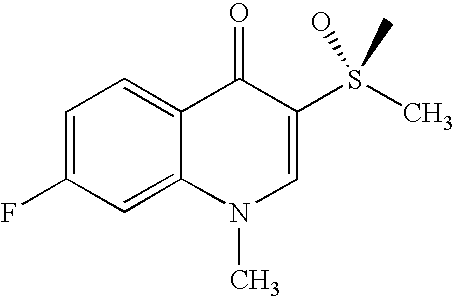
C1=C(F)C=C2C(=C1)C(=O)C(S(O)(C)C)=CN2C
